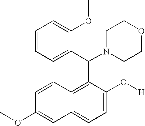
C1(OC)=CC2=CC=C(O[H])C(C(C3=CC=CC=C3OC)N3CCOCC3)=C2C=C1
